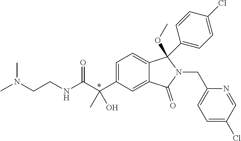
*.C(O)(C)(C1=CC=C2C(=C1)C(=O)N(CC1=CC=C(Cl)C=N1)C2(C1=CC=C(Cl)C=C1)OC)C(NCCN(C)C)=O
